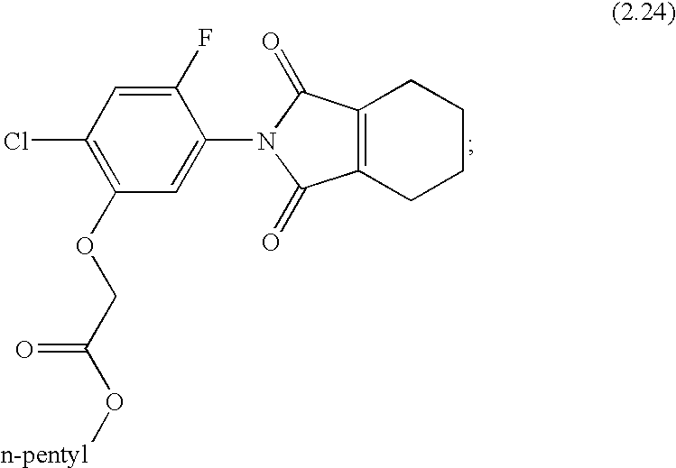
C1(F)=CC(Cl)=C(OCC(O[n-pentyl])=O)C=C1N1C(=O)C2=C(CCCC2)C1=O
